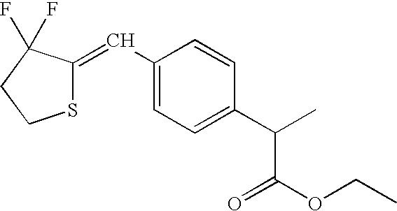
C1(C=C2SCCC2(F)F)=CC=C(C(C)C(OCC)=O)C=C1
